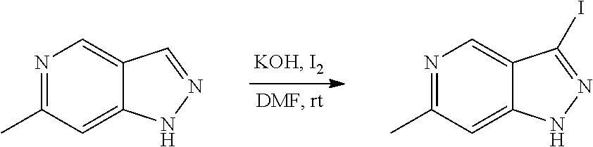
N1=C(C)C=C2C(=C1)C=NN2.N1=C(C)C=C2C(=C1)C(I)=NN2
